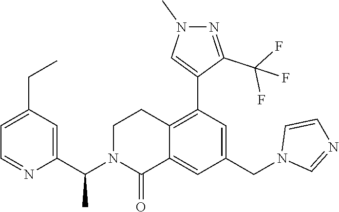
C1(C(N2CCC3=C(C4=CN(C)N=C4C(F)(F)F)C=C(CN4C=NC=C4)C=C3C2=O)C)=CC(CC)=CC=N1
